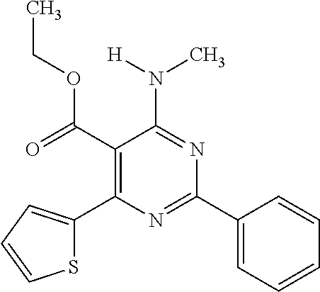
O=C(C1=C(C2=CC=CS2)N=C(C2=CC=CC=C2)N=C1N(C)[H])OCC
